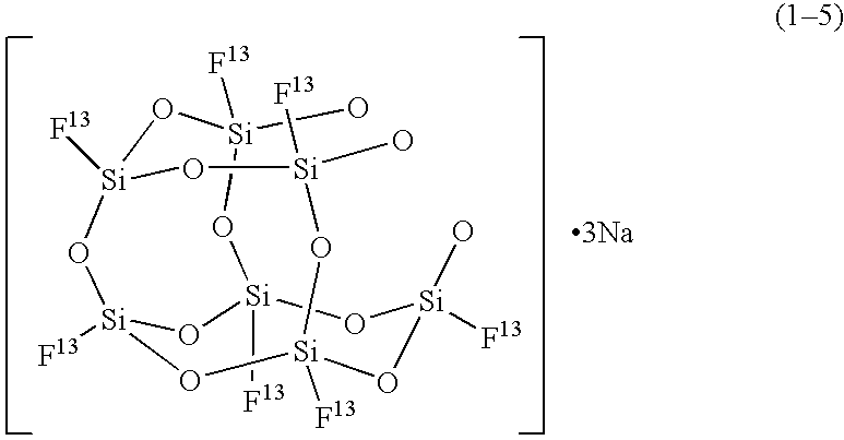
[F13][Si]12O[Si](O)([F13])O[Si]3([F13])O[Si]([F13])(O1)O[Si]([F13])(O[Si](O)([F13])O3)O[Si](O)([F13])O2.[3Na]
